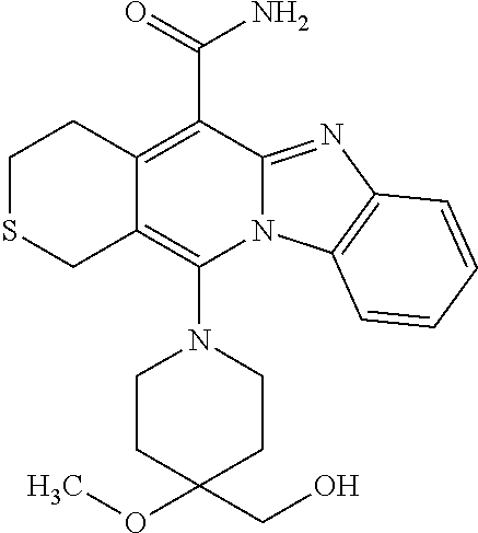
C1SCC2=C(N3CCC(OC)(CO)CC3)N3C(=NC4=C3C=CC=C4)C(C(N)=O)=C2C1
